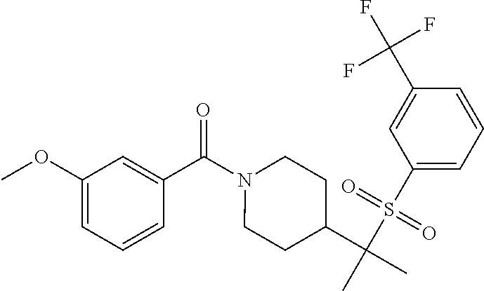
C1(OC)=CC=CC(C(=O)N2CCC(C(C)(S(C3=CC=CC(C(F)(F)F)=C3)(=O)=O)C)CC2)=C1
